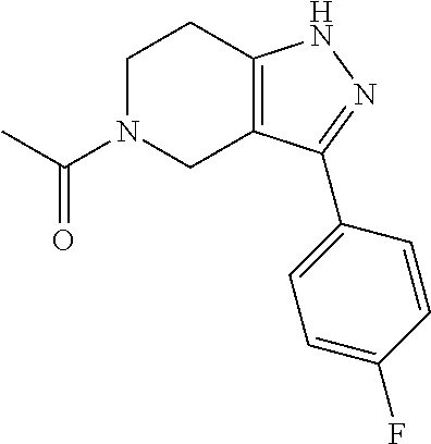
C1N(C(C)=O)CC2=C(C1)NN=C2C1=CC=C(F)C=C1
